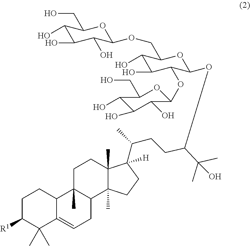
C1(O)C(O)C(O)C(OCC2C(O)C(O)C(OC3C(O)C(O)C(O)C(CO)O3)C(OC(CCC(C)C3([H])C4(C)C(C)(CC3)C3C(C)(CC4)C4C(=CC3)C(C)(C)C([R1])CC4)C(C)(C)O)O2)OC1CO
